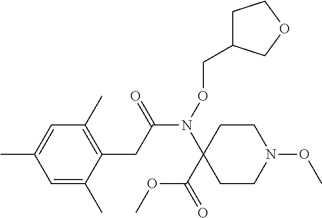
N(C(CC1=C(C)C=C(C)C=C1C)=O)(C1(C(OC)=O)CCN(OC)CC1)OCC1CCOC1
